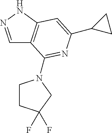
C1=NNC2=C1C(N1CCC(F)(F)C1)=NC(C1CC1)=C2
